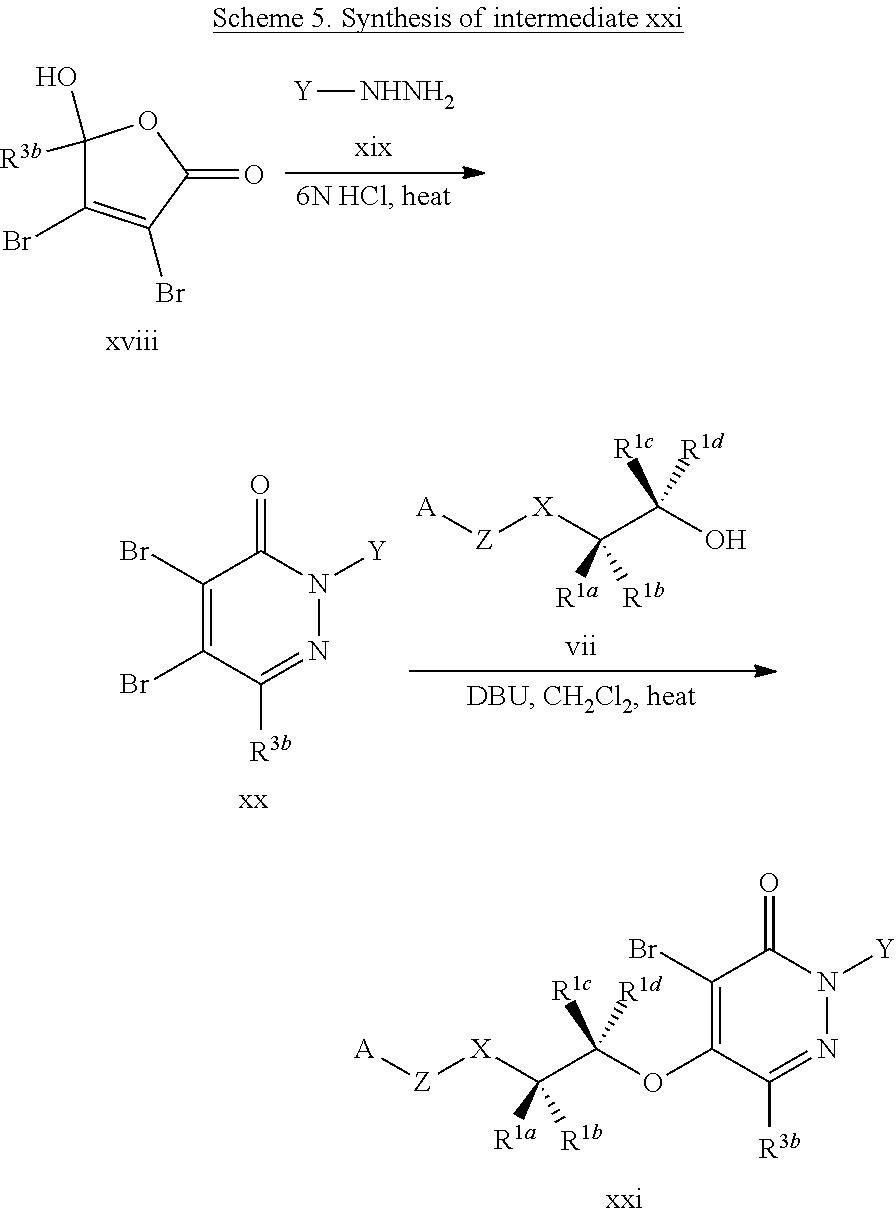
[A][Z][X]C(C(OC1=C(Br)C(=O)N([Y])N=C1[R3b])([R1c])[R1d])([R1a])[R1b].C1([R3b])(O)C(Br)=C(Br)C(=O)O1.[Y][NHNH2].C1(Br)=C(Br)C([R3b])=NN([Y])C1=O.[A][Z][X]C(C(O)([R1c])[R1d])([R1a])[R1b]
